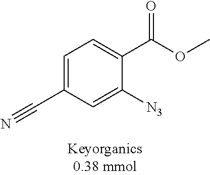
C1=C(C#N)C=C([N3])C(C(OC)=O)=C1
